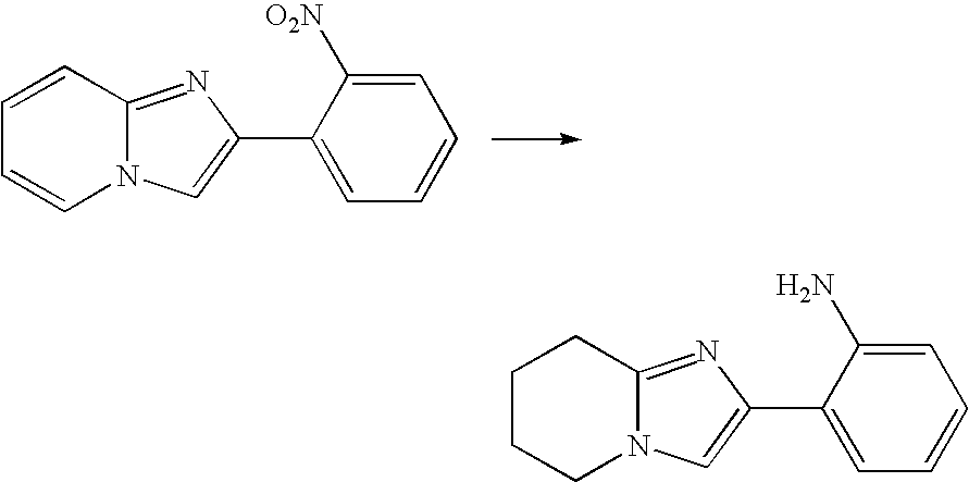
C12=NC(C3=CC=CC=C3[O2N])=CN1C=CC=C2.C12=NC(C3=CC=CC=C3N)=CN1CCCC2
